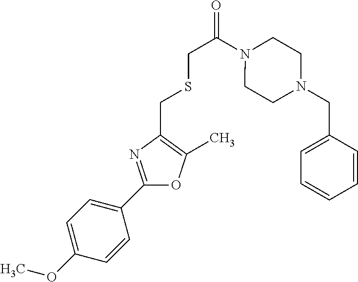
O1C(C2=CC=C(OC)C=C2)=NC(CSCC(=O)N2CCN(CC3=CC=CC=C3)CC2)=C1C
